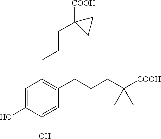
C1(O)=CC(CCCC2([COOH])CC2)=C(CCCC(C)(C)[COOH])C=C1O
